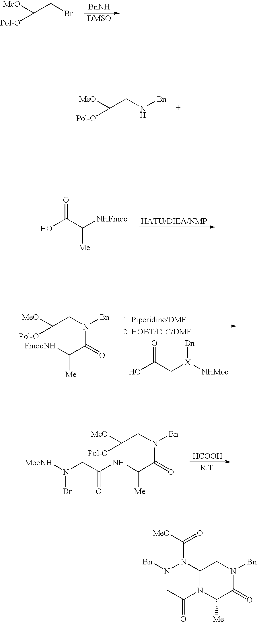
[OMe]C(CBr)[Pol-O].[OMe]C(CN[Bn])[Pol-O].OC(C([NHFmoc])[Me])=O.OC(C[X]([NHMoc])[Bn])=O.C(CN(C(C([FmocNH])[Me])=O)[Bn])([OMe])[Pol-O].[HCOOH].C(CN(C(C(NC(CN([MocNH])[Bn])=O)[Me])=O)[Bn])([OMe])[Pol-O].N1([Bn])CC(=O)N2C(N1C([OMe])=O)CN([Bn])C(=O)C2[Me]
